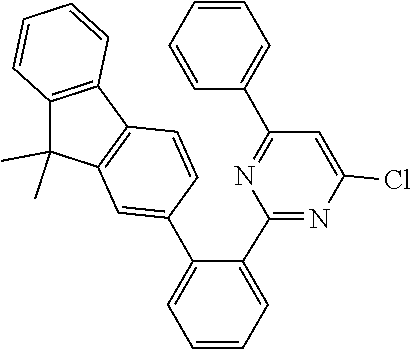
C1(C2=NC(C3=CC=CC=C3C3=CC4=C(C5=C(C=CC=C5)C4(C)C)C=C3)=NC(Cl)=C2)=CC=CC=C1
